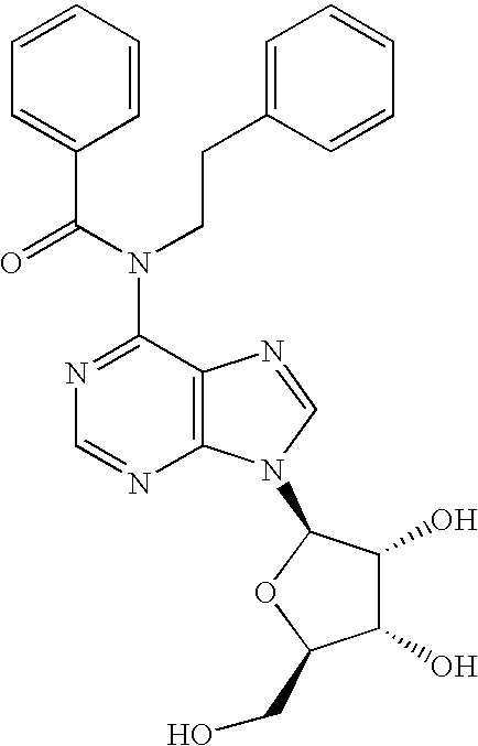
N(C1=NC=NC2=C1N=CN2C1C(O)C(O)C(CO)O1)(C(=O)C1=CC=CC=C1)CCC1=CC=CC=C1
